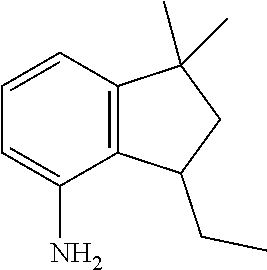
C1=CC2=C(C(N)=C1)C(CC)CC2(C)C
